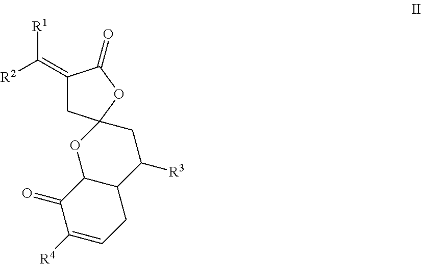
C1(=C([R2])[R1])CC2(OC1=O)OC1C(C([R3])C2)CC=C([R4])C1=O
